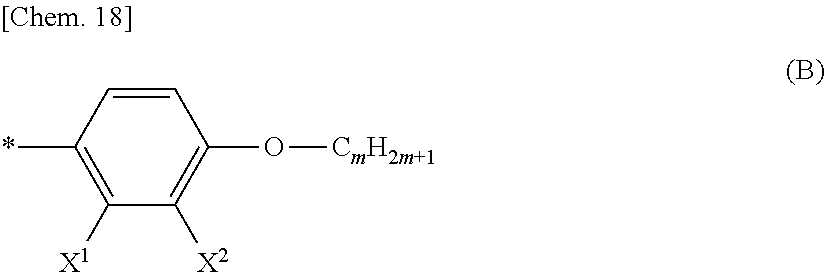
C1(*)=C([X1])C([X2])=C(O[CmH2m+1])C=C1
